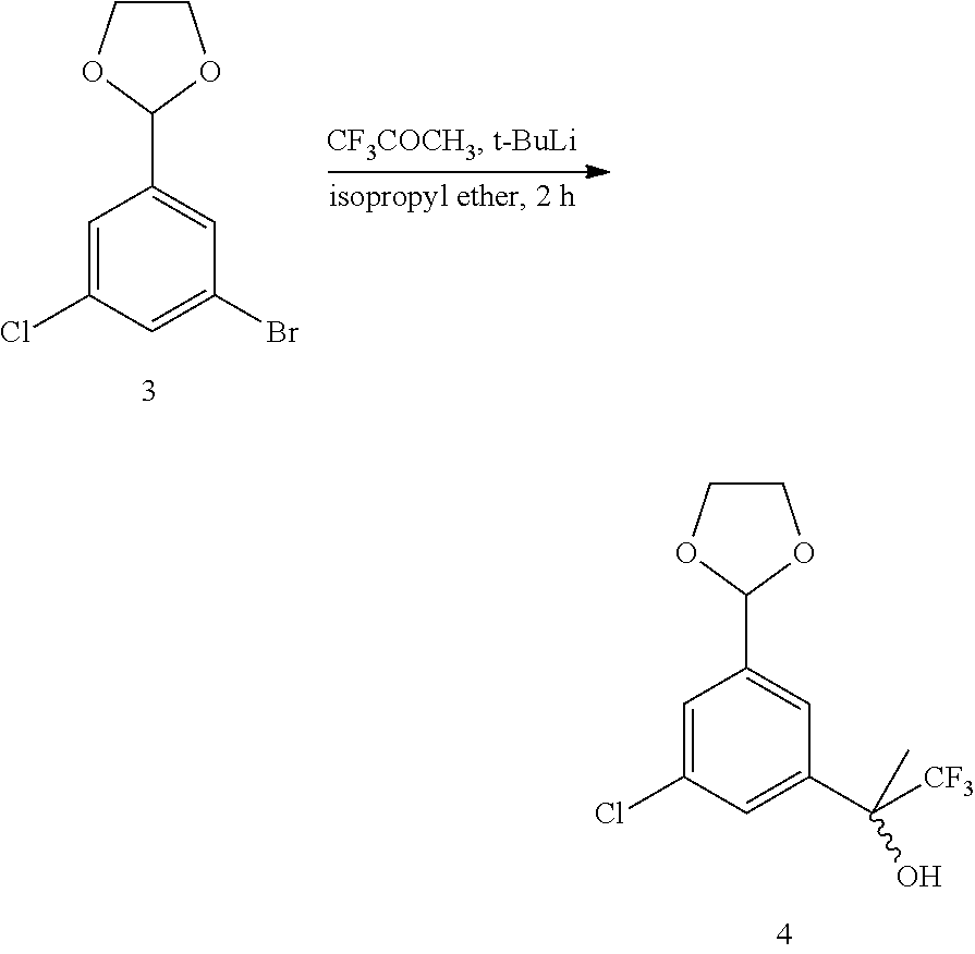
C1COC(C2=CC(Br)=CC(Cl)=C2)O1.C1COC(C2=CC(C(C)(O)[CF3])=CC(Cl)=C2)O1
